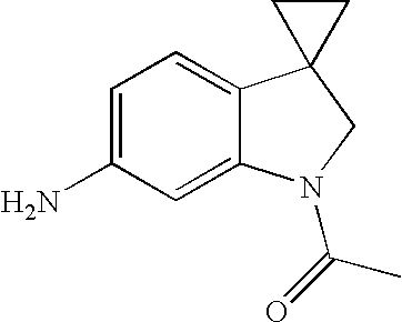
C1=C(N)C=C2C(=C1)C1(CN2C(=O)C)CC1
